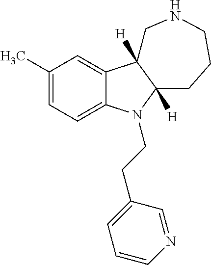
C1(C)=CC=C2C(=C1)C1([H])C([H])(N2CCC2=CC=CN=C2)CCCNC1
